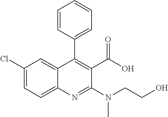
C1(Cl)=CC=C2C(=C1)C(C1=CC=CC=C1)=C(C(=O)O)C(N(C)CCO)=N2
